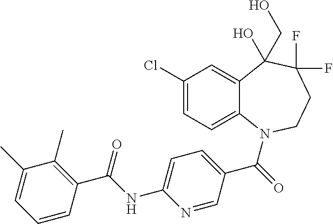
C12=CC(Cl)=CC=C1N(C(=O)C1=CC=C(NC(C3=C(C)C(C)=CC=C3)=O)N=C1)CCC(F)(F)C2(O)CO
